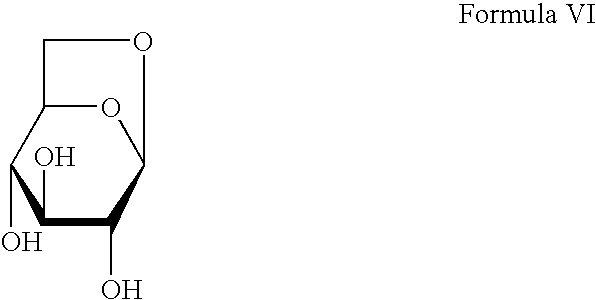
O1C2C(O)C(O)C(O)C1OC2
